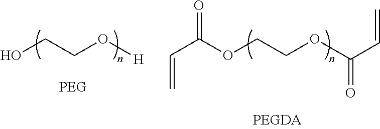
OCCO[H].O(CCOC(=O)C=C)C(C=C)=O
